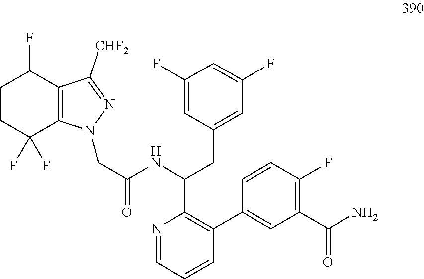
N1=CC=CC(C2=CC(C(N)=O)=C(F)C=C2)=C1C(NC(CN1C2=C(C(F)CCC2(F)F)C([CHF2])=N1)=O)CC1=CC(F)=CC(F)=C1
